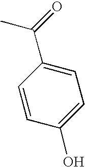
CC(C1=CC=C(O)C=C1)=O
